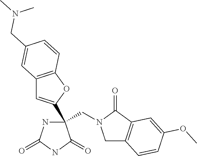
C(C1(C2=CC3=C(O2)C=CC(CN(C)C)=C3)NC(=O)NC1=O)N1CC2=C(C1=O)C=C(OC)C=C2
